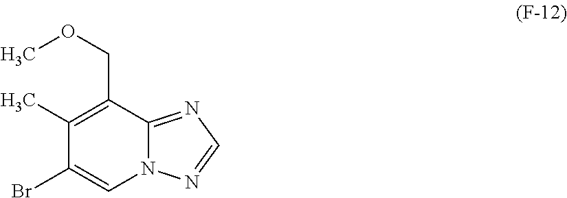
C1(C)=C(COC)C2=NC=NN2C=C1Br
